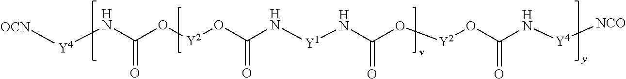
N(C(O[Y2]OC(N[Y4][NCO])=O)=O)[Y1]NC(O[Y2]OC(N[Y4][OCN])=O)=O
